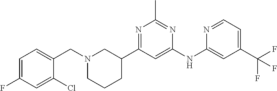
C1(NC2=CC(C(F)(F)F)=CC=N2)=CC(C2CN(CC3=CC=C(F)C=C3Cl)CCC2)=NC(C)=N1
